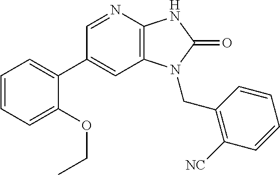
C1(C2=CC=CC=C2OCC)=CC2=C(N=C1)NC(=O)N2CC1=C([NC])C=CC=C1
